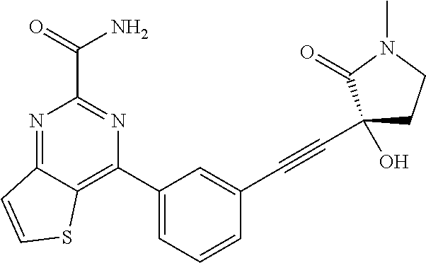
N1=C2C(=C(C3=CC=CC(C#CC4(O)CCN(C)C4=O)=C3)N=C1C(=O)N)SC=C2
